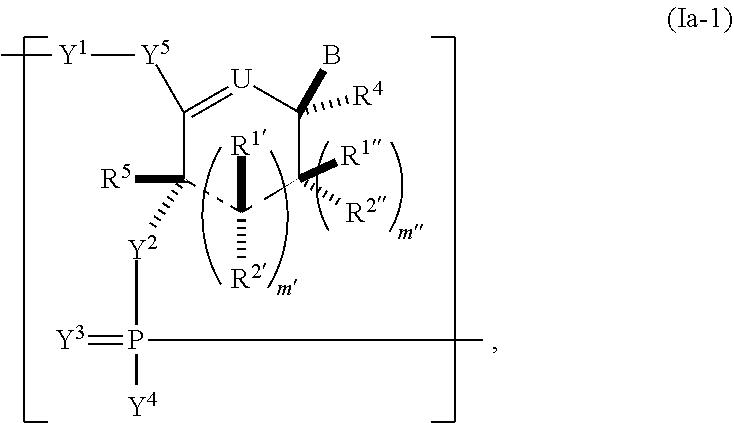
C1([Y5][Y1]C)=[U]C(B)([R4])C([R1])([R2])C([R1])([R2])C1([R5])[Y2]P([Y4])(=[Y3])C
